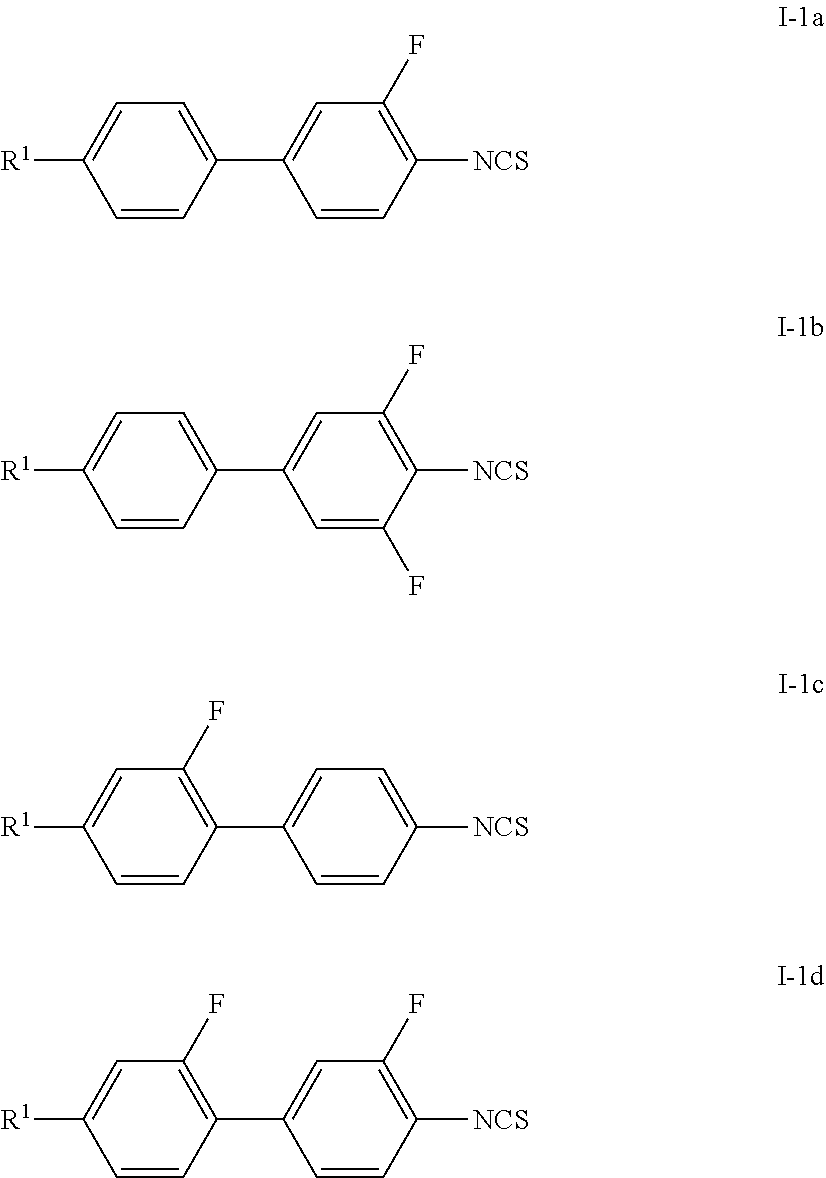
C1=CC(C2=CC(F)=C([NCS])C=C2)=CC=C1[R1].C1=CC(C2=CC(F)=C([NCS])C(F)=C2)=CC=C1[R1].C1=CC(C2=CC=C([NCS])C=C2)=C(F)C=C1[R1].C1=CC(C2=CC(F)=C([NCS])C=C2)=C(F)C=C1[R1]
